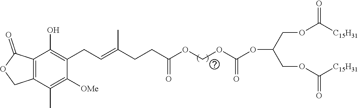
C12=C(C(=O)OC1)C(O)=C(CC=C(CCC(OCOC(OC(COC([C15H31])=O)COC([C15H31])=O)=O)=O)C)C([OMe])=C2C
